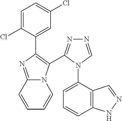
C1=C(Cl)C(C2=C(C3=NN=CN3C3=CC=CC4=C3C=NN4)N3C(=N2)C=CC=C3)=CC(Cl)=C1
